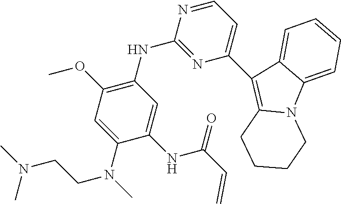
N12C3=CC=CC=C3C(C3=CC=NC(NC4=C(OC)C=C(N(C)CCN(C)C)C(NC(C=C)=O)=C4)=N3)=C1CCCC2
